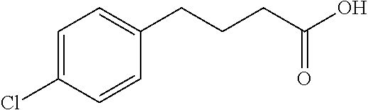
C1=C(Cl)C=CC(CCCC(O)=O)=C1
